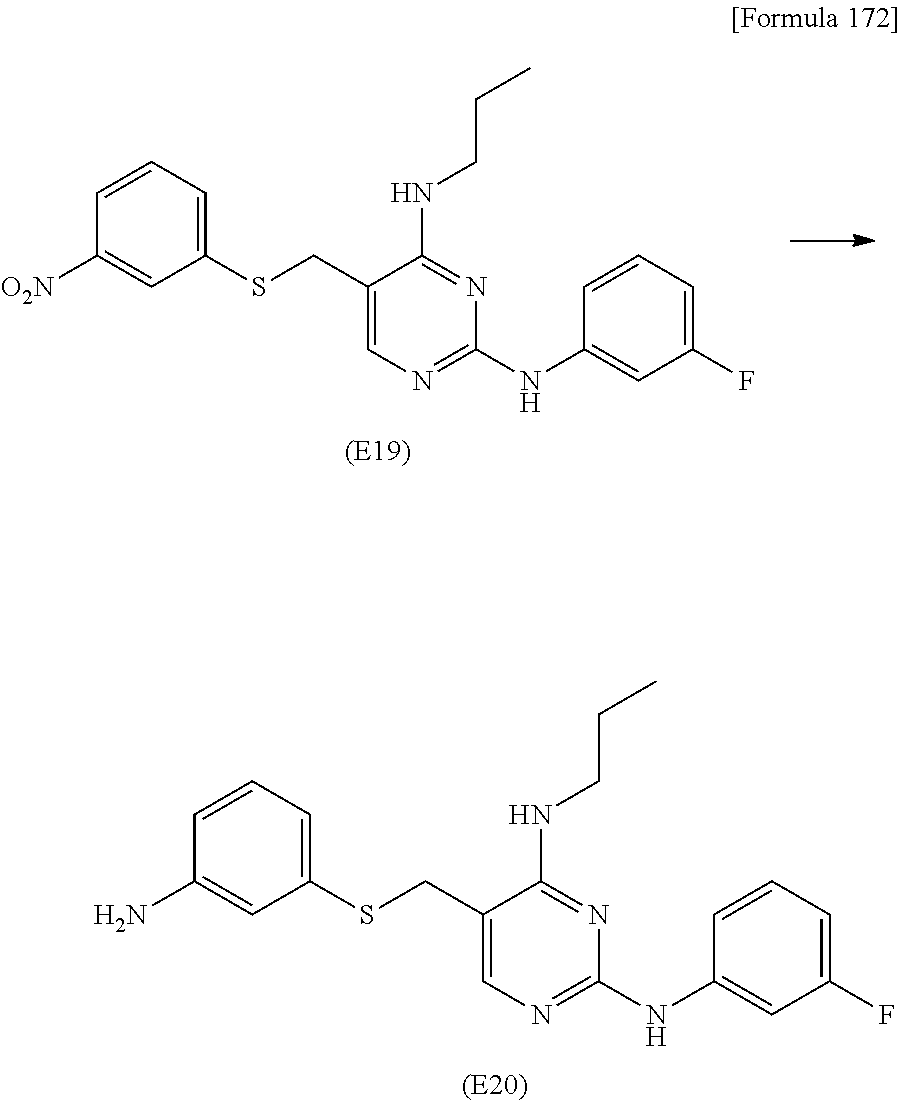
C1(CSC2=CC=CC(N)=C2)=CN=C(NC2=CC(F)=CC=C2)N=C1NCCC.C1(CSC2=CC=CC([O2N])=C2)=CN=C(NC2=CC(F)=CC=C2)N=C1NCCC
